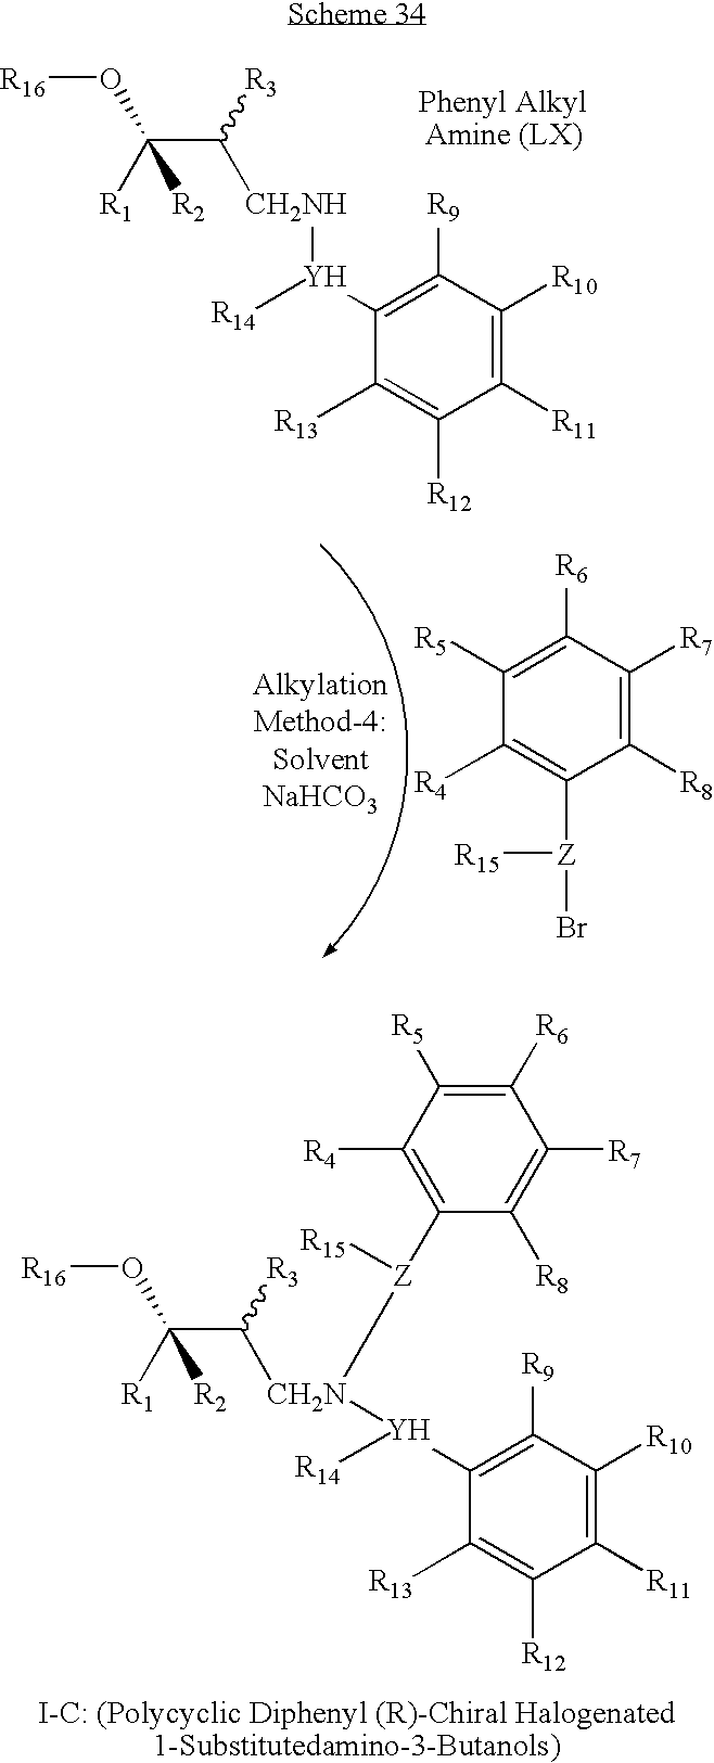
C(C([CH2NH][Y](C1=C([R9])C([R10])=C([R11])C([R12])=C1[R13])[R14])[R3])([R1])(O[R16])[R2].C1([R4])=C([Z](Br)[R15])C([R8])=C([R7])C([R6])=C1[R5].C1([R13])=C([R12])C([R11])=C([R10])C([R9])=C1[Y]([CH2N](C(C([R1])(O[R16])[R2])[R3])[Z]([R15])C1=C([R4])C([R5])=C([R6])C([R7])=C1[R8])[R14]
